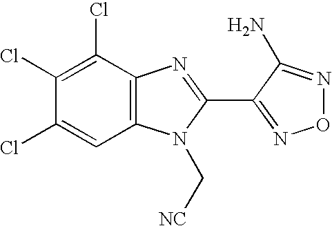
C1(Cl)=C(Cl)C2=C(C=C1Cl)N(C[NC])C(C1=NON=C1N)=N2
